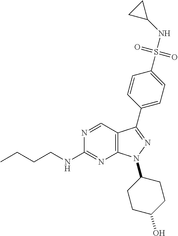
N1=CC2=C(N=C1NCCCC)N(C1CCC(O)CC1)N=C2C1=CC=C(S(=O)(=O)NC2CC2)C=C1
